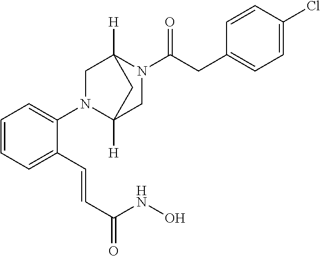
C1=CC=C(N2CC3([H])N(C(=O)CC4=CC=C(Cl)C=C4)CC2([H])C3)C(C=CC(=O)NO)=C1
